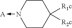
C1N(->[A])CCC([R2c])([R1c])C1
